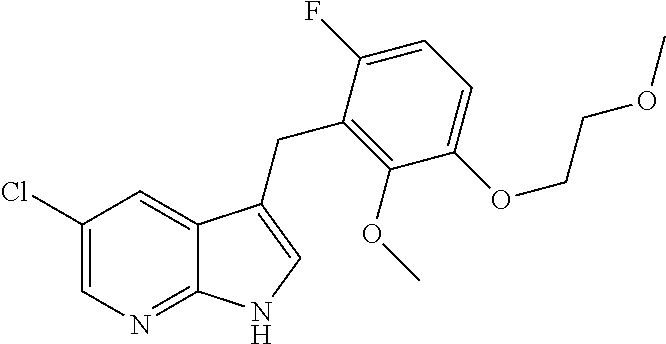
C1(Cl)=CN=C2C(=C1)C(CC1=C(OC)C(OCCOC)=CC=C1F)=CN2
